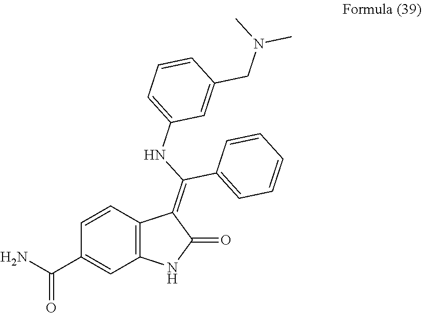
NC(C1=CC2=C(C=C1)C(=C(NC1=CC=CC(CN(C)C)=C1)C1=CC=CC=C1)C(=O)N2)=O
